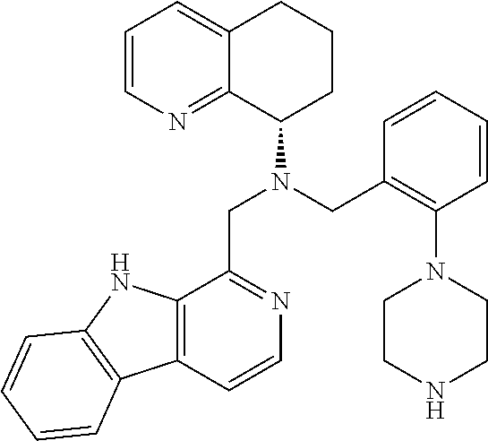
C1=CN=C2C(=C1)CCCC2N(CC1=C(N2CCNCC2)C=CC=C1)CC1=NC=CC2=C1NC1=C2C=CC=C1
